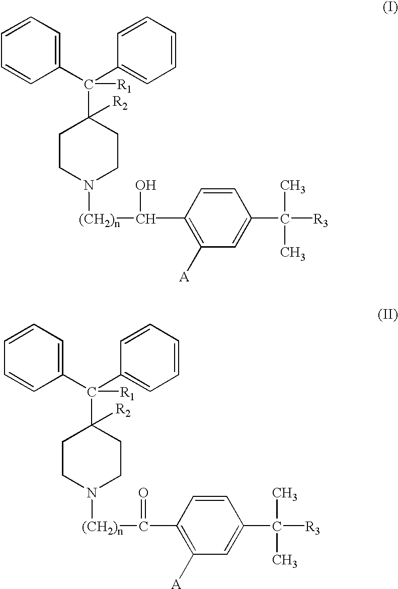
C1(C(C2=CC=CC=C2)(C2([R2])CCN([(CH2)n]C(O)C3=C([A])C=C(C(C)([R3])C)C=C3)CC2)[R1])=CC=CC=C1.C1(C(C2=CC=CC=C2)(C2([R2])CCN([(CH2)n]C(=O)C3=C([A])C=C(C(C)([R3])C)C=C3)CC2)[R1])=CC=CC=C1
